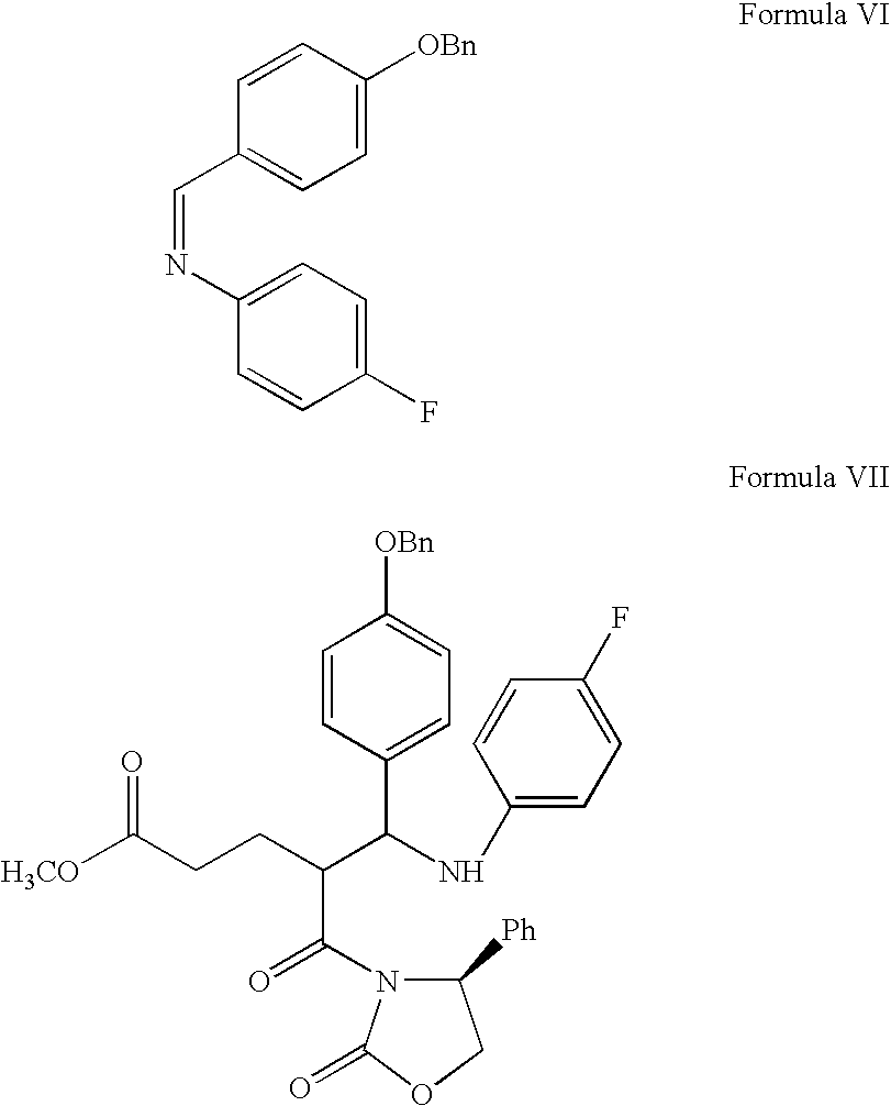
C1(F)=CC=C(N=CC2=CC=C([OBn])C=C2)C=C1.C1=CC(C(C(CCC([H3CO])=O)C(=O)N2C([Ph])COC2=O)NC2=CC=C(F)C=C2)=CC=C1[OBn]
